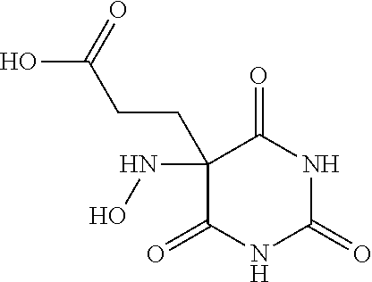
C1(=O)NC(=O)NC(=O)C1(NO)CCC(=O)O
